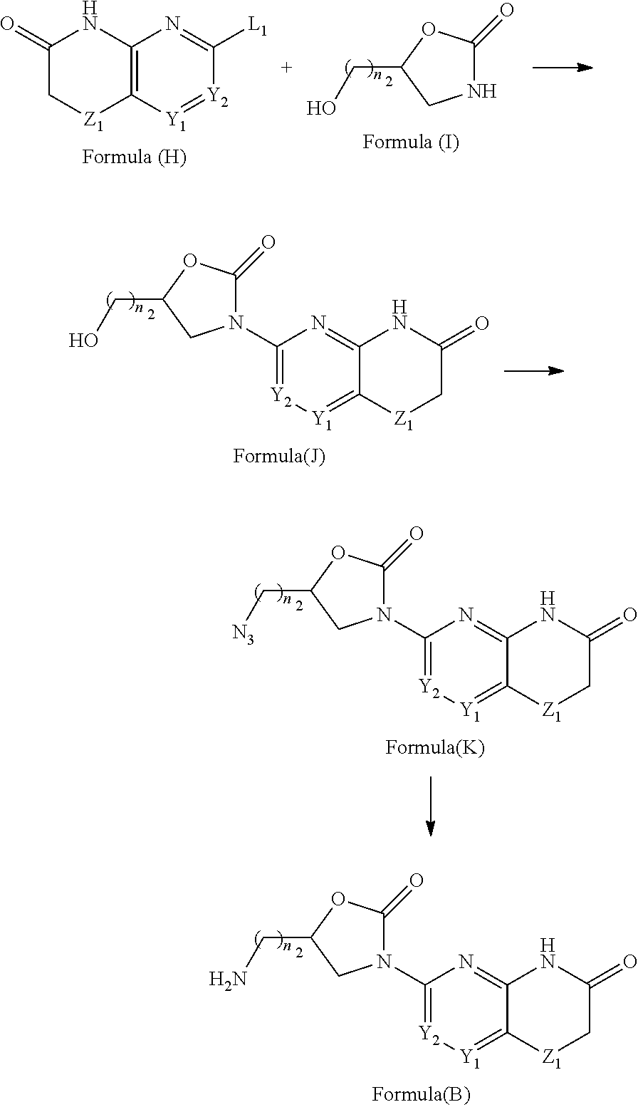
N1C(=O)OC(CO)C1.C12=C([Y1]=[Y2]C([L1])=N1)[Z1]CC(=O)N2.C1(=O)OC(CO)CN1C1=[Y2][Y1]=C2C(=N1)NC(=O)C[Z1]2.C1(=O)OC(C[N3])CN1C1=[Y2][Y1]=C2C(=N1)NC(=O)C[Z1]2.C1(=O)OC(CN)CN1C1=[Y2][Y1]=C2C(=N1)NC(=O)C[Z1]2
